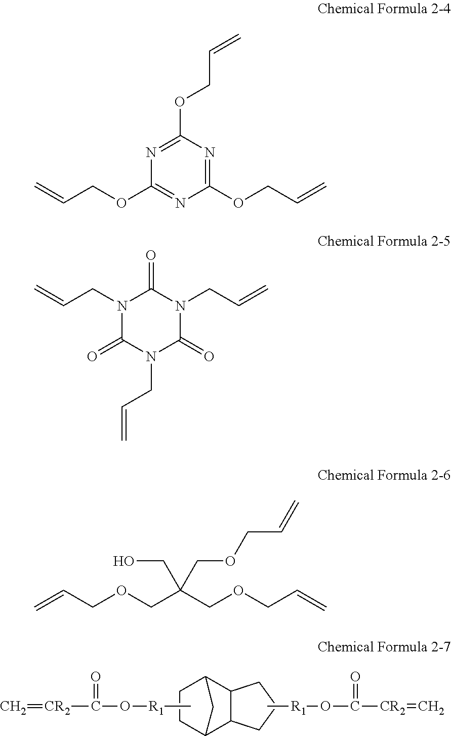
C[R1]OC([CR2]=C)=O.C12C3C(C(C1)CC2)CCC3.C[R1]OC([CR2]=C)=O.C1(OCC=C)=NC(OCC=C)=NC(OCC=C)=N1.N1(CC=C)C(=O)N(CC=C)C(=O)N(CC=C)C1=O.C=CCOCC(COCC=C)(CO)COCC=C
